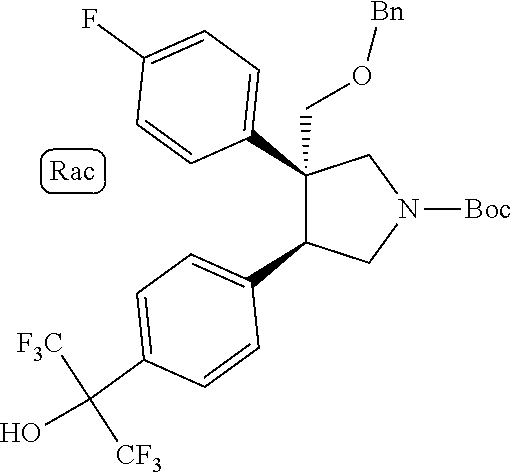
C1(C2=CC=C(F)C=C2)(CO[Bn])C(C2=CC=C(C(O)([CF3])[F3C])C=C2)CN([Boc])C1
